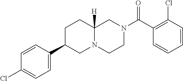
C1=CC(Cl)=C(C(N2CCN3C([H])(C2)CCC(C2=CC=C(Cl)C=C2)C3)=O)C=C1
